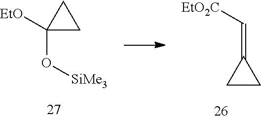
C1(O[SiMe3])([EtO])CC1.C1CC1=C[EtO2C]
